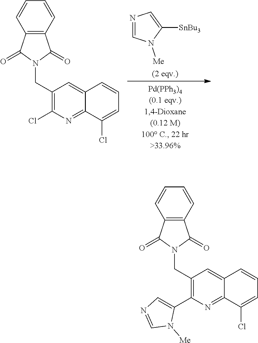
C1(CN2C(=O)C3=C(C2=O)C=CC=C3)=C(C2=CN=CN2[Me])N=C2C(=C1)C=CC=C2Cl.C1(CN2C(=O)C3=C(C2=O)C=CC=C3)=C(Cl)N=C2C(=C1)C=CC=C2Cl.N1=CN([Me])C([SnBu3])=C1
